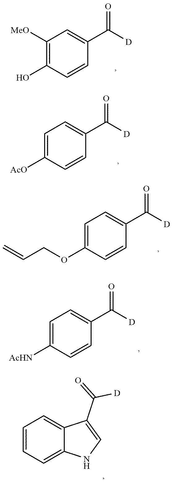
C1([OMe])=C(O)C=CC(C([D])=O)=C1.C1=C([AcO])C=CC(C([D])=O)=C1.C1=C(OCC=C)C=CC(C([D])=O)=C1.C1=C([AcHN])C=CC(C([D])=O)=C1.C1=CC=C2C(=C1)C(C(=O)[D])=CN2
